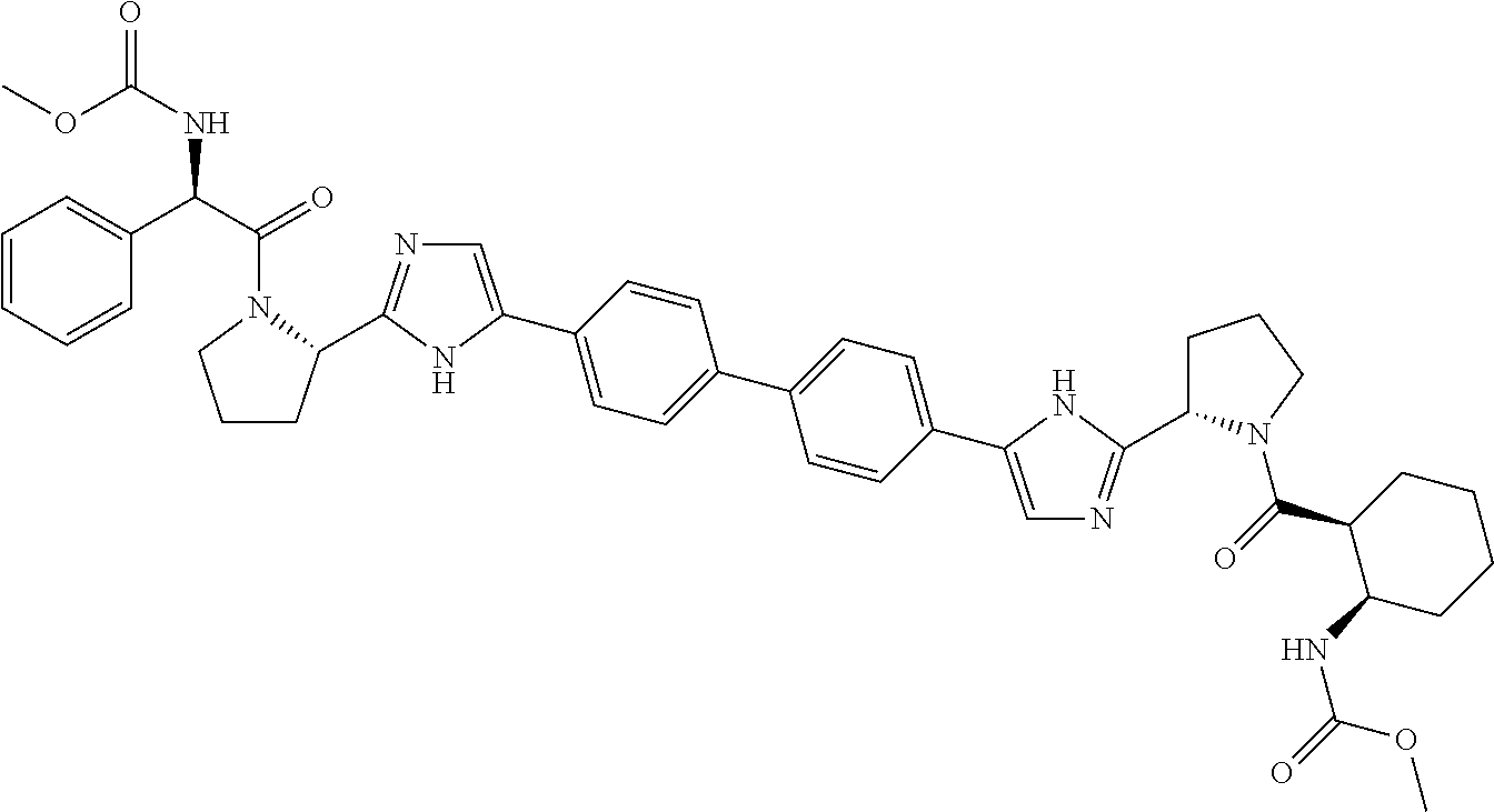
C1CC(C2=NC=C(C3=CC=C(C4=CC=C(C5=CN=C(C6CCCN6C(C6C(NC(=O)OC)CCCC6)=O)N5)C=C4)C=C3)N2)N(C(C(C2=CC=CC=C2)NC(=O)OC)=O)C1
